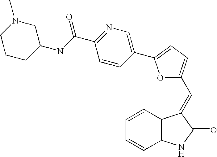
C1=CC2=C(C=C1)NC(=O)C2=CC1=CC=C(C2=CN=C(C(=O)NC3CN(C)CCC3)C=C2)O1
